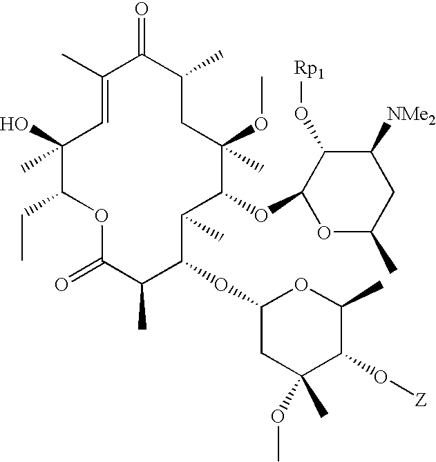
C1(O)(C)C(CC)OC(=O)C(C)C(OC2CC(C)(OC)C(O[Z])C(C)O2)C(C)C(OC2OC(C)CC([NMe2])C2O[Rp1])C(OC)(C)CC(C)C(=O)C(C)=C1
